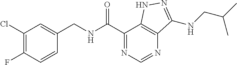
C1(Cl)=C(F)C=CC(CNC(C2=NC=NC3=C2NN=C3NCC(C)C)=O)=C1
